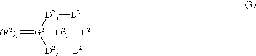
[(R2)u]=[G2]([D2a][L2])([D2c][L2])[D2b][L2]
